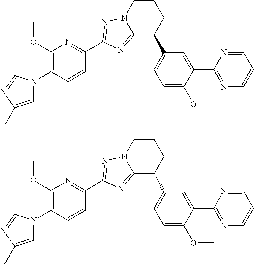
C1=C(C)N=CN1C1=C(OC)N=C(C2=NN3CCCC(C4=CC=C(OC)C(C5=NC=CC=N5)=C4)C3=N2)C=C1.C1=C(C)N=CN1C1=C(OC)N=C(C2=NN3CCCC(C4=CC=C(OC)C(C5=NC=CC=N5)=C4)C3=N2)C=C1
